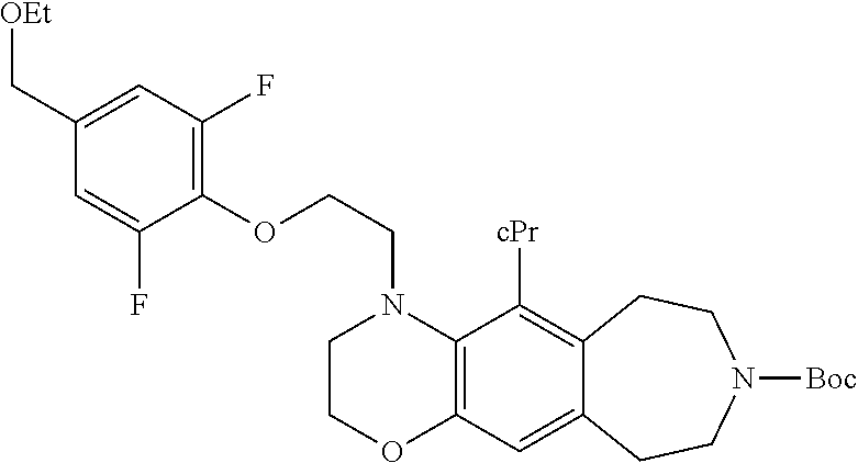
C1COC2=C(N1CCOC1=C(F)C=C(C[OEt])C=C1F)C([cPr])=C1C(=C2)CCN([Boc])CC1
